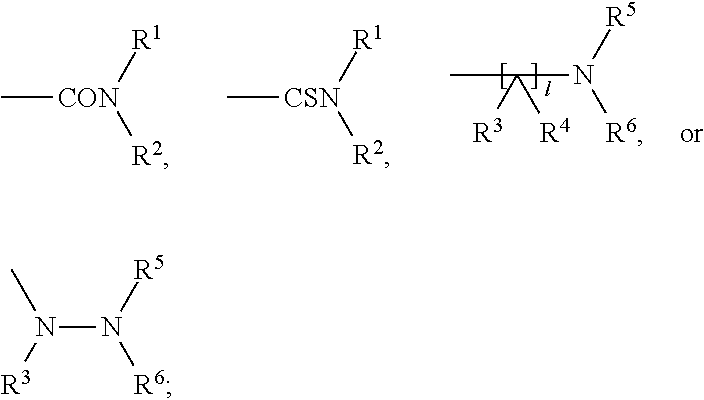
CC([R3])([R4])N([R5])[R6].C[CON]([R1])[R2].C[CSN]([R1])[R2].N(N([R5])[R6])([R3])C
